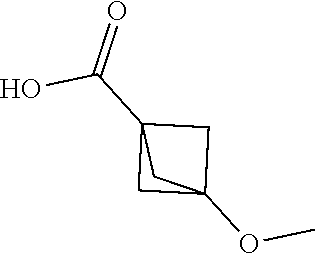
OC(C12CC(OC)(C1)C2)=O
